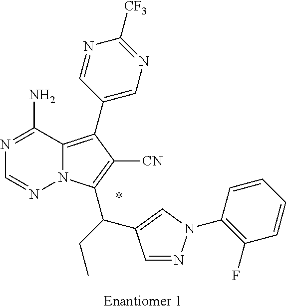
C12=C(C3=CN=C([CF3])N=C3)C([CN])=C(C(C3=CN(C4=C(F)C=CC=C4)N=C3)CC)N1N=CN=C2N.*.[Enantiomer 1]
